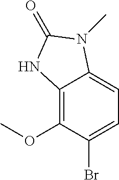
C12=C(OC)C(Br)=CC=C1N(C)C(=O)N2
